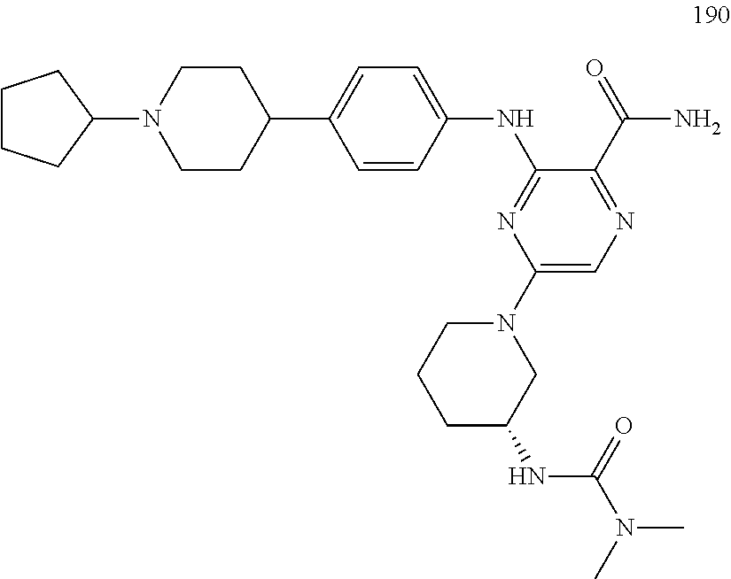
C1=CC(NC2=NC(N3CCCC(NC(N(C)C)=O)C3)=CN=C2C(=O)N)=CC=C1C1CCN(C2CCCC2)CC1
